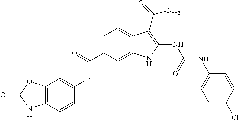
C1=CC2=C(C=C1NC(=O)C1=CC=C3C(=C1)NC(NC(NC1=CC=C(Cl)C=C1)=O)=C3C(N)=O)OC(=O)N2
